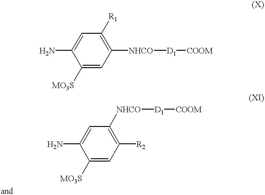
C1([MO3S])=CC([NHCO][D1][COOM])=C([R1])C=C1N.C1([MO3S])=CC([R2])=C([NHCO][D1][COOM])C=C1N
